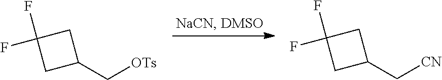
C1(C[OTs])CC(F)(F)C1.C1(C[CN])CC(F)(F)C1
